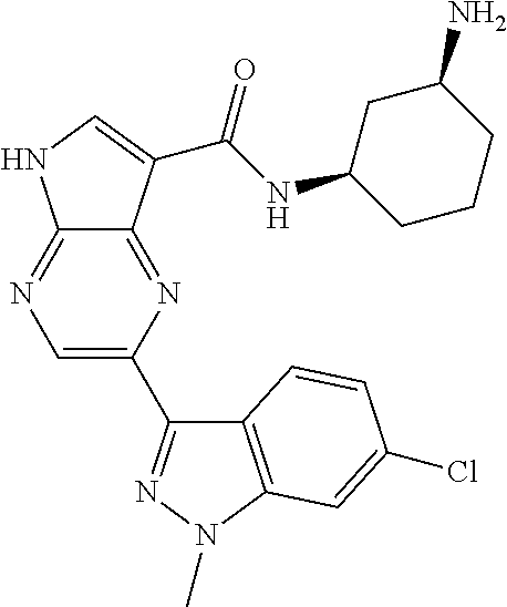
C12=NC=C(C3=NN(C)C4=C3C=CC(Cl)=C4)N=C1C(C(NC1CCCC(N)C1)=O)=CN2
